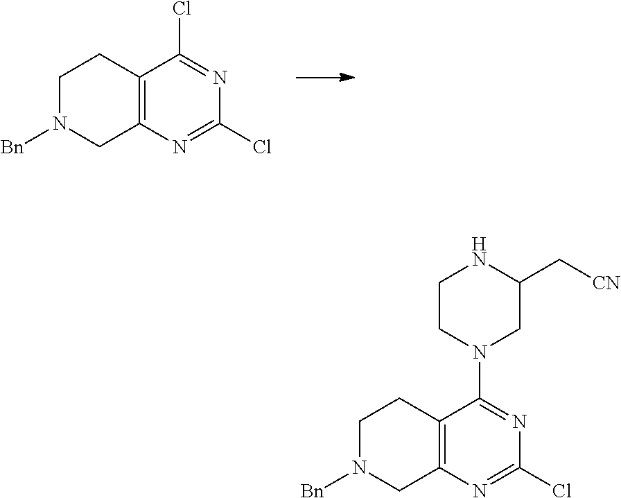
C12=C(N=C(Cl)N=C1N1CC(C[CN])NCC1)CN([Bn])CC2.C12=C(N=C(Cl)N=C1Cl)CN([Bn])CC2
